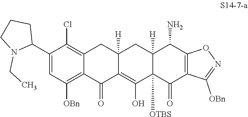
C1(C2CCCN2CC)=CC([OBn])=C2C(=C1Cl)CC1([H])C(=C(O)C3([OTBS])C([H])(C1)C(N)C1=C(C3=O)C([OBn])=NO1)C2=O
